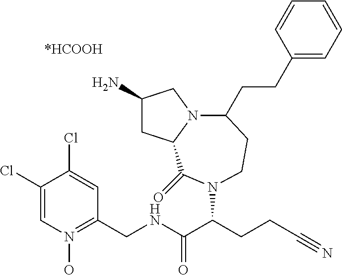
C1(N)CC2N(C1)C(CCC1=CC=CC=C1)CCN(C(CCC#N)C(NCC1=N(O)C=C(Cl)C(Cl)=C1)=O)C2=O
